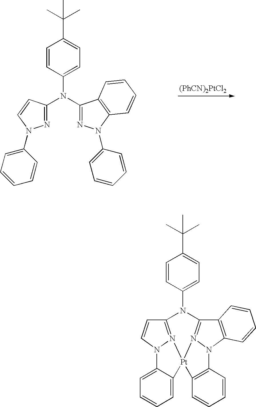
[(PhCN)2PtCl2].N(C1=CC=C(C(C)(C)C)C=C1)(C1=NN(C2=CC=CC=C2)C=C1)C1=NN(C2=CC=CC=C2)C2=C1C=CC=C2.N1(C2=CC=C(C(C)(C)C)C=C2)C2=N3N(C4=C2C=CC=C4)C2=C(C=CC=C2)[Pt]32N3=C1C=CN3C1=CC=CC=C12
